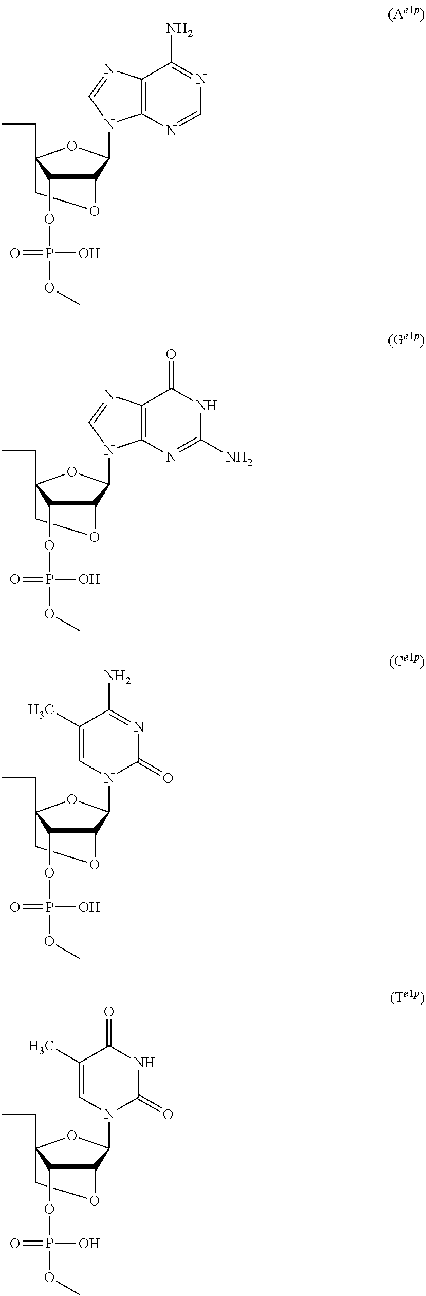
C12C(N3C4=C(N=C3)C(N)=NC=N4)OC(CC)(CO1)C2OP(O)(=O)OC.C12C(N3C4=C(N=C3)C(=O)NC(N)=N4)OC(CC)(CO1)C2OP(O)(=O)OC.C12OCC(CC)(OC1N1C=C(C)C(N)=NC1=O)C2OP(O)(=O)OC.C12OCC(CC)(OC1N1C=C(C)C(=O)NC1=O)C2OP(O)(=O)OC
